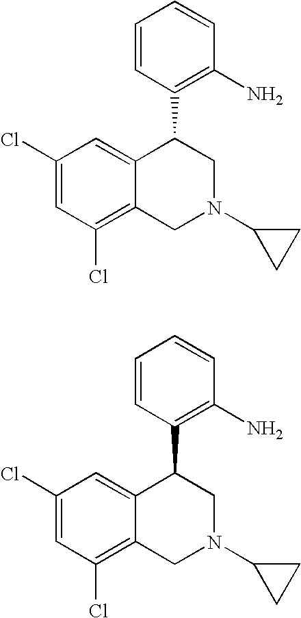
C1(Cl)=CC(Cl)=C2C(=C1)C(C1=C(N)C=CC=C1)CN(C1CC1)C2.C1(Cl)=CC(Cl)=C2C(=C1)C(C1=C(N)C=CC=C1)CN(C1CC1)C2
